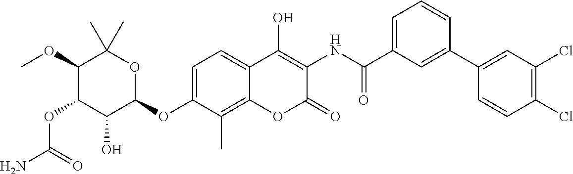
NC(=O)OC1C(O)C(OC2=CC=C3C(=C2C)OC(=O)C(NC(=O)C2=CC=CC(C4=CC(Cl)=C(Cl)C=C4)=C2)=C3O)OC(C)(C)C1OC
